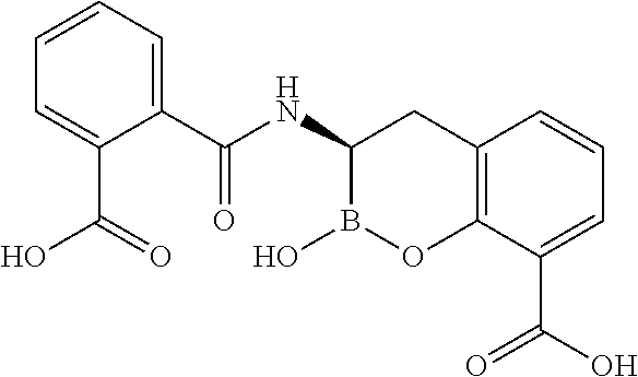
C12=C(C(C(O)=O)=CC=C1)OB(O)C(NC(=O)C1=CC=CC=C1C(O)=O)C2
